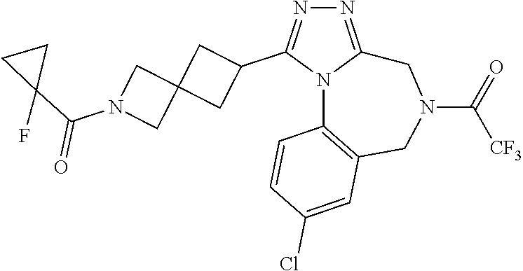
N1=C2N(C(C3CC4(C3)CN(C(C3(F)CC3)=O)C4)=N1)C1=C(CN(C(=O)[CF3])C2)C=C(Cl)C=C1
